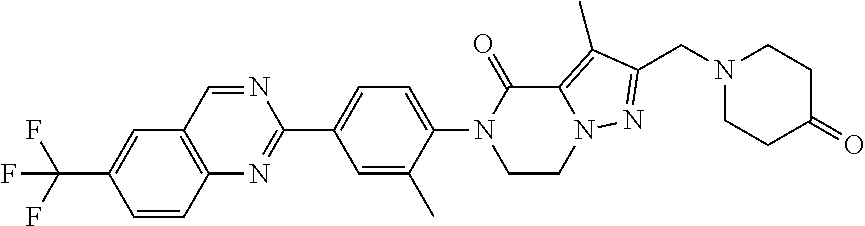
C1=CC2=C(C=C1C(F)(F)F)C=NC(C1=CC=C(N3CCN4C(=C(C)C(CN5CCC(=O)CC5)=N4)C3=O)C(C)=C1)=N2
